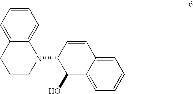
C1=C2C(=CC=C1)C(O)C(N1C3=CC=CC=C3CCC1)C=C2
